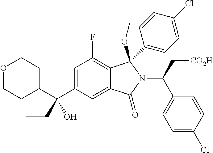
C1=C(C(C2CCOCC2)(O)CC)C=C2C(=C1F)C(C1=CC=C(Cl)C=C1)(OC)N(C(C1=CC=C(Cl)C=C1)C[CO2H])C2=O
